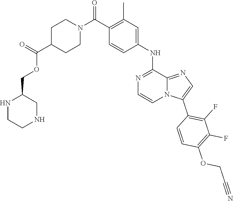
O(C(=O)C1CCN(C(C2=C(C)C=C(NC3=NC=CN4C(C5=C(F)C(F)=C(OCC#N)C=C5)=CN=C43)C=C2)=O)CC1)CC1NCCNC1
